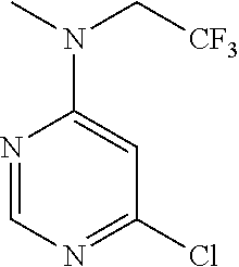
N1=CN=C(Cl)C=C1N(C[CF3])C
